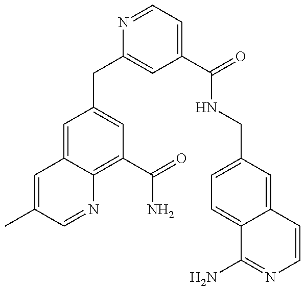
C1=C(C)C=NC2=C(C(=O)N)C=C(CC3=CC(C(=O)NCC4=CC=C5C(=C4)C=CN=C5N)=CC=N3)C=C12
